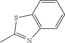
C1=CC2=C(C=C1)N=C(C)S2
